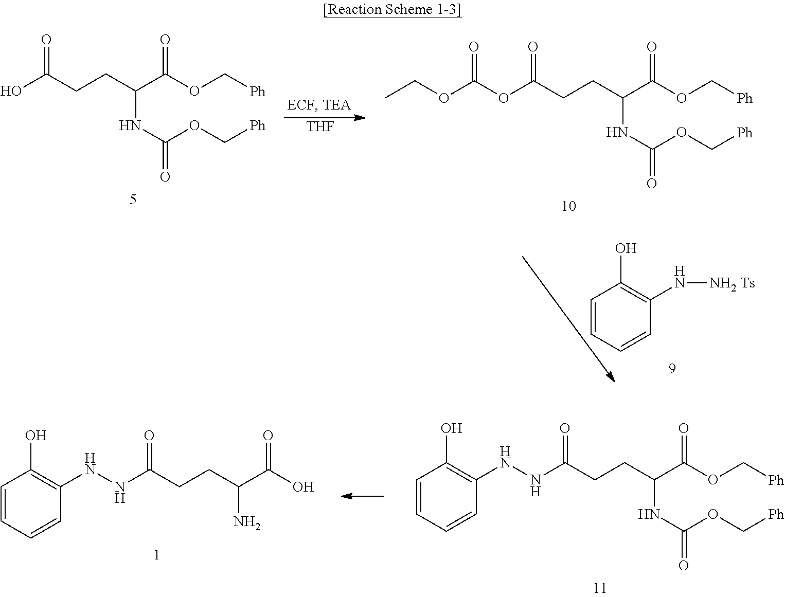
OC(CCC(C(OC[Ph])=O)NC(=O)OC[Ph])=O.[THF].O(C(CCC(C(OC[Ph])=O)NC(=O)OC[Ph])=O)C(OCC)=O.C1=CC=CC(N[NH2 Ts])=C1O.C1=CC=CC(NNC(CCC(C(O)=O)N)=O)=C1O.N(C(CCC(C(OC[Ph])=O)NC(=O)OC[Ph])=O)NC1=C(O)C=CC=C1
